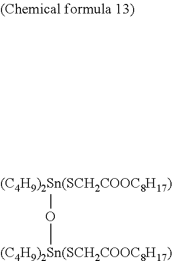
[(C4H9)2Sn(SCH2COOC8H17)]O[(C4H9)2Sn(SCH2COOC8H17)]
